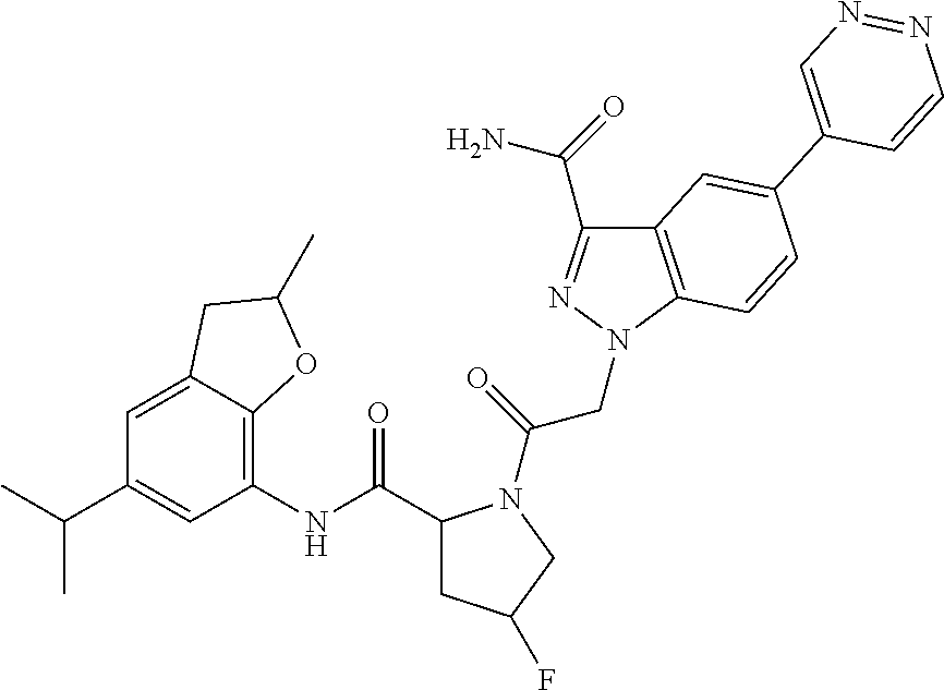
C1(NC(=O)C2CC(F)CN2C(CN2N=C(C(N)=O)C3=C2C=CC(C2=CN=NC=C2)=C3)=O)=C2C(=CC(C(C)C)=C1)CC(C)O2
